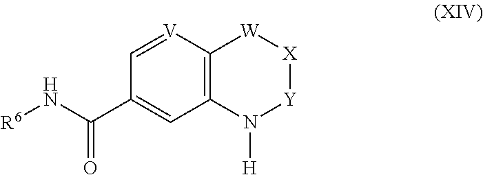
C12=C([V]=CC(C(N[R6])=O)=C1)[W][X][Y]N2[H]
